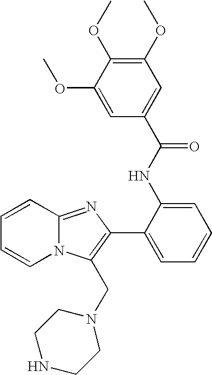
N12C(=NC(C3=CC=CC=C3NC(=O)C3=CC(OC)=C(OC)C(OC)=C3)=C1CN1CCNCC1)C=CC=C2
